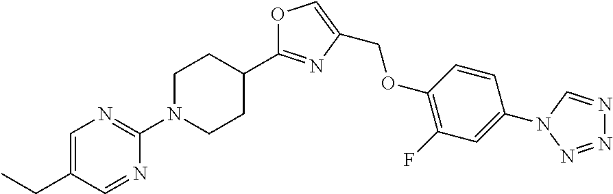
C1=C(CC)C=NC(N2CCC(C3=NC(COC4=C(F)C=C(N5C=NN=N5)C=C4)=CO3)CC2)=N1
